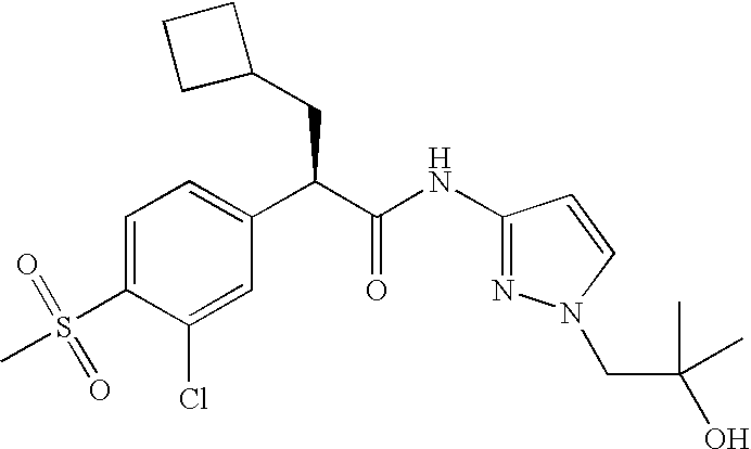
C1=C(S(=O)(C)=O)C(Cl)=CC(C(C(NC2=NN(CC(O)(C)C)C=C2)=O)CC2CCC2)=C1
